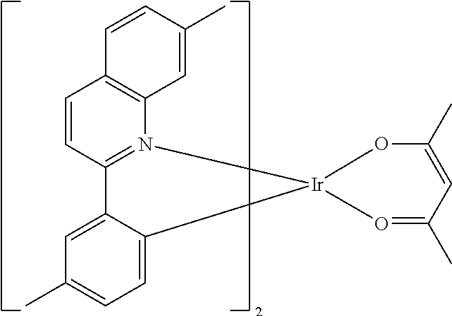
C1=CC2=N(C3=C1C=CC(C)=C3)[Ir]1(C3=CC=C(C)C=C23)OC(C)=CC(C)=O1
